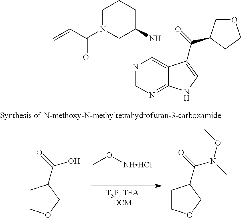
N1=CN=C2C(=C1NC1CCCN(C(C=C)=O)C1)C(C(=O)C1COCC1)=CN2.CO[NHHCl]C.C1COCC1C(=O)O.C1COCC1C(=O)N(C)OC
